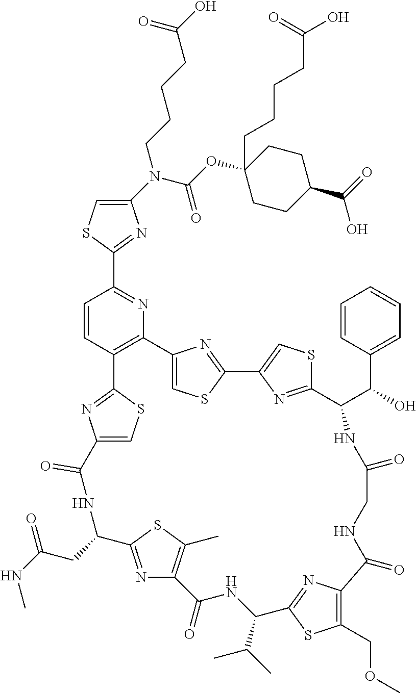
C1(N(C(OC2(CCCCC(=O)O)CCC(C(O)=O)CC2)=O)CCCCC(=O)O)=CSC(C2=NC3=C(C=C2)C2=NC(=CS2)C(=O)NC(CC(=O)NC)C2=NC(=C(C)S2)C(=O)NC(C(C)C)C2=NC(=C(COC)S2)C(=O)NCC(=O)NC(C(C2=CC=CC=C2)O)C2=NC(=CS2)C2=NC3=CS2)=N1
